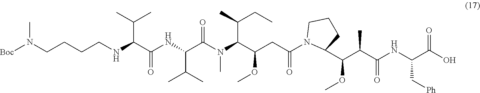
COC(C(C(=O)NC(C[Ph])C(O)=O)C)C1N(C(CC(OC)C(N(C)C(C(NC(C(NCCCCN([Boc])C)C(C)C)=O)C(C)C)=O)C(C)CC)=O)CCC1
